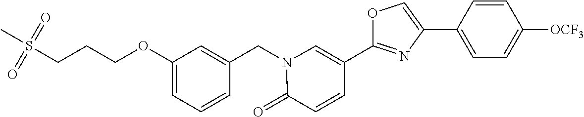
C1(OCCCS(C)(=O)=O)=CC=CC(CN2C(=O)C=CC(C3=NC(C4=CC=C([OCF3])C=C4)=CO3)=C2)=C1
